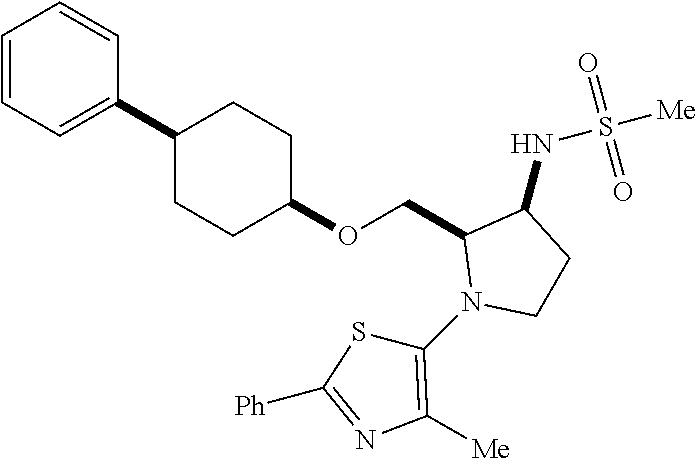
C1=CC=C(C2CCC(OCC3N(C4=C([Me])N=C([Ph])S4)CCC3NS([Me])(=O)=O)CC2)C=C1
